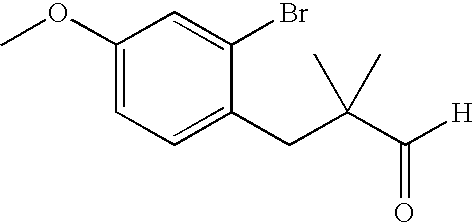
C1=C(CC(C([H])=O)(C)C)C(Br)=CC(OC)=C1
